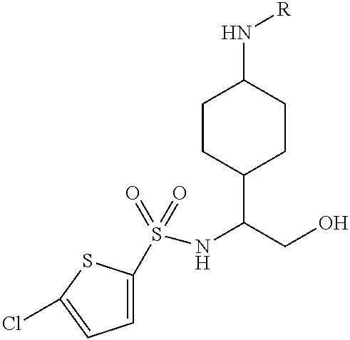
C1=C(S(NC(CO)C2CCC(N[R])CC2)(=O)=O)SC(Cl)=C1
